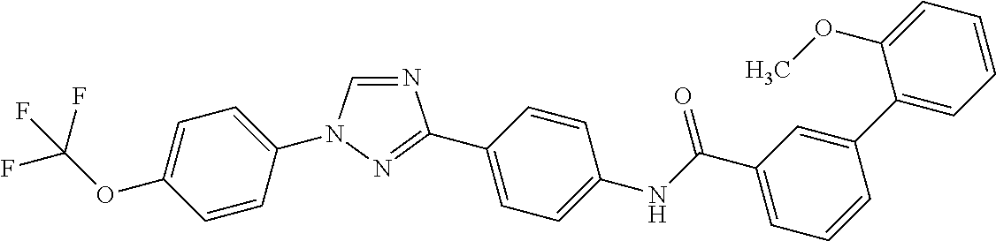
C1=CC(N2C=NC(C3=CC=C(NC(C4=CC=CC(C5=CC=CC=C5OC)=C4)=O)C=C3)=N2)=CC=C1OC(F)(F)F
